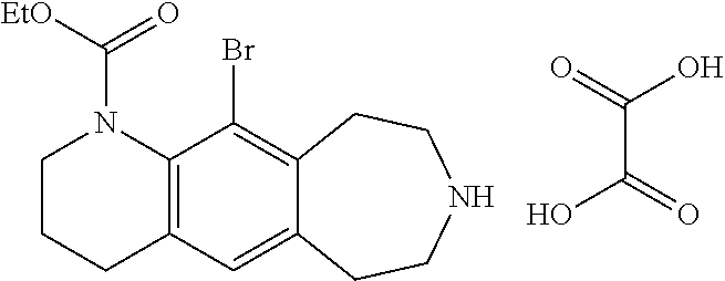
C12=C(C=C3C(=C1Br)CCNCC3)CCCN2C([EtO])=O.C(C(=O)O)(=O)O
